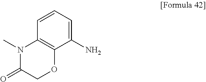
C1(N)=CC=CC2=C1OCC(=O)N2C
